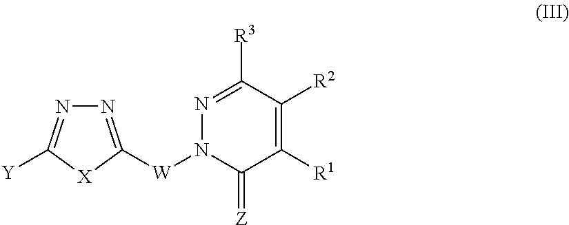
N1=C([R3])C([R2])=C([R1])C(=[Z])N1[W]C1=NN=C([Y])[X]1
